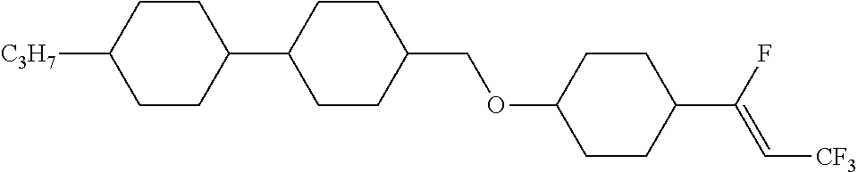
C1CC(C2CCC(COC3CCC(C(F)=C[CF3])CC3)CC2)CCC1[C3H7]
